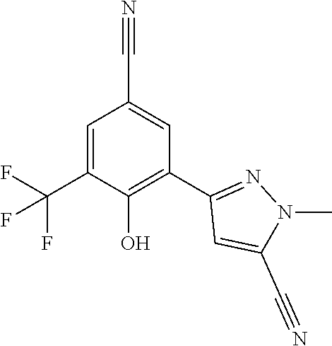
C1=C(C(F)(F)F)C(O)=C(C2=NN(C)C(C#N)=C2)C=C1C#N
